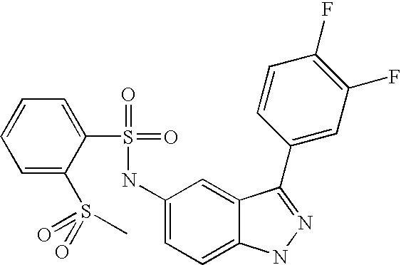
C1=CC=C(S(=O)(=O)C)C(S(=O)(=O)NC2=CC=C3C(=C2)C(C2=CC(F)=C(F)C=C2)=NN3)=C1
